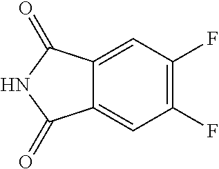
C12=CC(F)=C(F)C=C1C(=O)NC2=O
